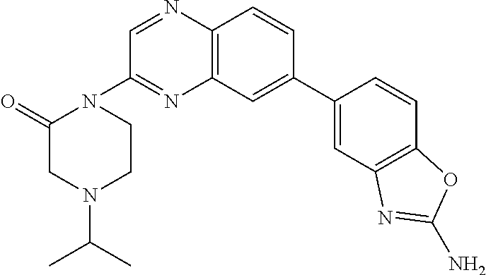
C12=C(C=C(C3=CC4=C(C=C3)OC(N)=N4)C=C1)N=C(N1C(=O)CN(C(C)C)CC1)C=N2
